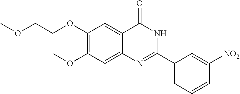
C1(OCCOC)=C(OC)C=C2C(=C1)C(=O)NC(C1=CC=CC([NO2])=C1)=N2
